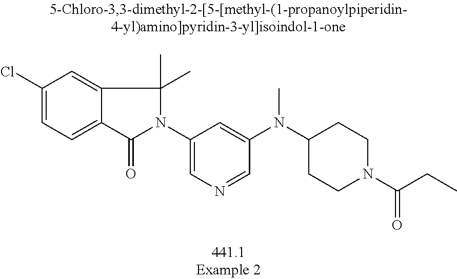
C1(Cl)=CC=C2C(=C1)C(C)(C)N(C1=CN=CC(N(C)C3CCN(C(CC)=O)CC3)=C1)C2=O
